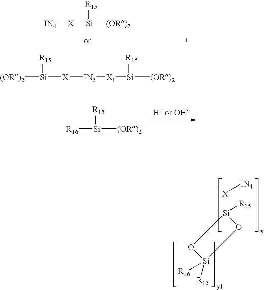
[(OR)2][Si]([X][IN4])[R15].[(OR)2][Si]([X][IN5][X1][Si]([(OR)2])[R15])[R15].[R16][Si]([(OR)2])[R15].[Si]1([X][IN4])([R15])O[Si]([R16])([R15])O1
